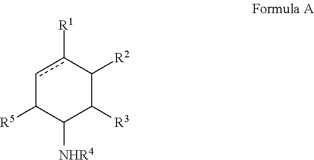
c1c([R1])C([R2])C([R3])C([NHR4])C1[R5]
